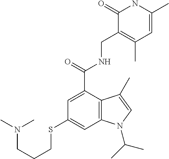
C1=C(C(NCC2=C(C)C=C(C)NC2=O)=O)C2=C(C=C1SCCCN(C)C)N(C(C)C)C=C2C
